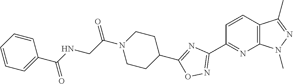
C1=CC2=C(N=C1C1=NOC(C3CCN(C(=O)CNC(C4=CC=CC=C4)=O)CC3)=N1)N(C)N=C2C
